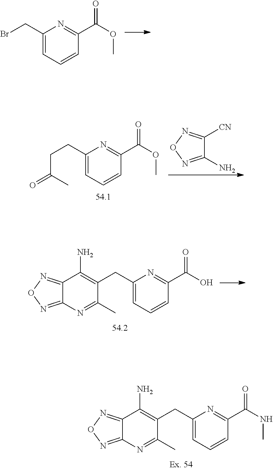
C1([CN])=NON=C1N.C1(CCC(C)=O)=CC=CC(C(OC)=O)=N1.C12=NON=C1N=C(C)C(CC1=CC=CC(C(NC)=O)=N1)=C2N.C1(CBr)=CC=CC(C(OC)=O)=N1.C12=NON=C1N=C(C)C(CC1=CC=CC(C(O)=O)=N1)=C2N
